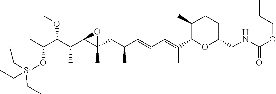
CC(C(C(C1C(CC(C=CC=C(C)C2OC(CNC(OCC=C)=O)CCC2C)C)(C)O1)C)OC)O[Si](CC)(CC)CC
